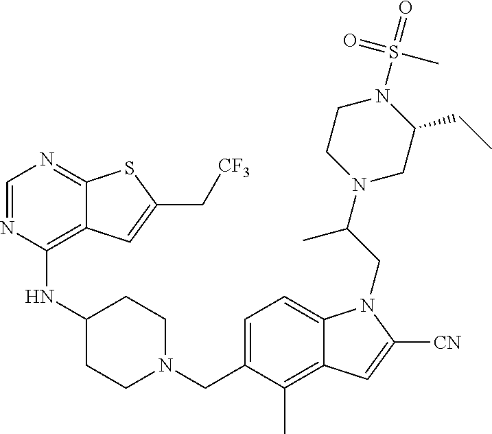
C1=NC(NC2CCN(CC3=CC=C4C(=C3C)C=C([CN])N4CC(N3CC(CC)N(S(C)(=O)=O)CC3)C)CC2)=C2C(=N1)SC(C[CF3])=C2
